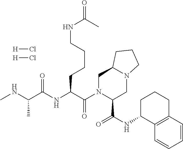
C(CCCNC(=O)C)C(C(N1C(C(NC2C3=C(CCC2)C=CC=C3)=O)CN2C(C1)CCC2)=O)NC(C(NC)C)=O.[H]Cl.[H]Cl
